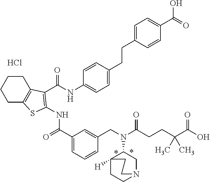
C1CC2=C(CC1)SC(NC(=O)C1=CC=CC(CN(C3C4([H])CCN(C3)CC4)C(=O)CCC(C(=O)O)(C)C)=C1)=C2C(NC1=CC=C(CCC2=CC=C(C(=O)O)C=C2)C=C1)=O.Cl
